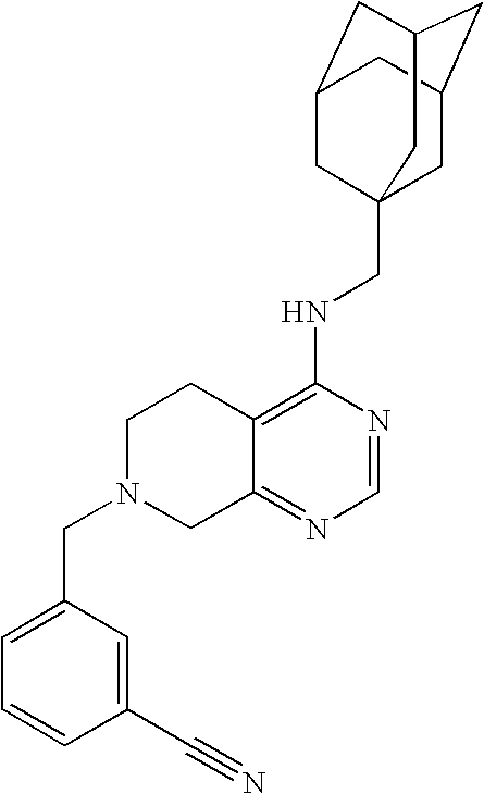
C12=C(NCC34CC5CC(CC(C3)C5)C4)N=CN=C1CN(CC1=CC=CC(C#N)=C1)CC2
